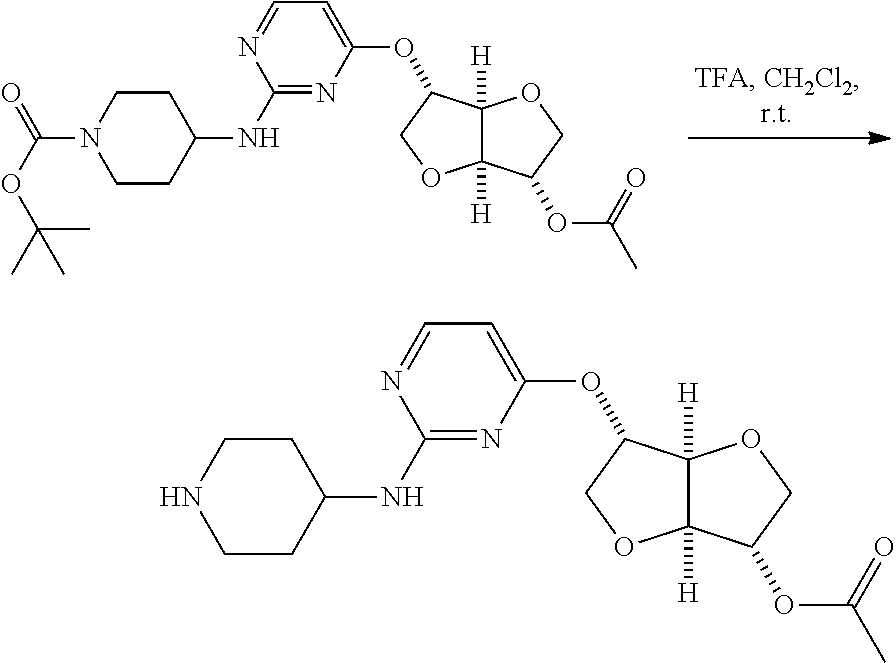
C12([H])C([H])(C(OC3=CC=NC(NC4CCN(C(OC(C)(C)C)=O)CC4)=N3)CO1)OCC2OC(C)=O.C12([H])C([H])(C(OC3=CC=NC(NC4CCNCC4)=N3)CO1)OCC2OC(C)=O
